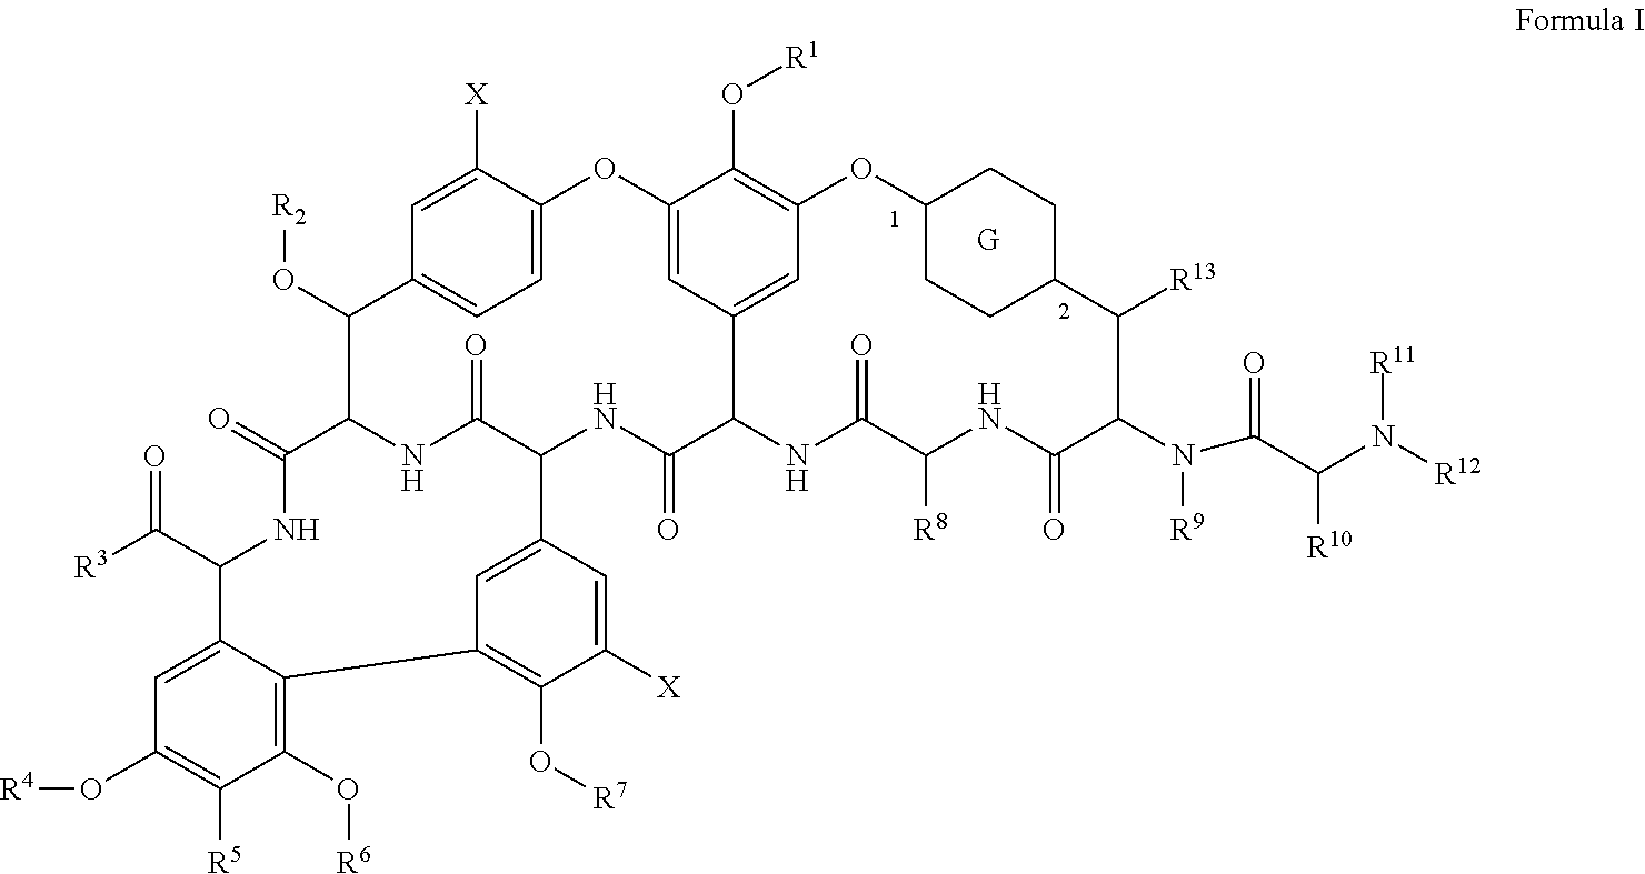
O=C(C1NC(=O)C2NC(=O)C(C3=CC(=C(O[R7])C([X])=C3)C3=C(O[R6])C([R5])=C(O[R4])C=C13)NC(=O)C1NC(=O)C([R8])NC(=O)C(N([R9])C(=O)C([R10])N([R12])[R11])C([R13])C3CCC(OC4=C(O[R1])C(=CC1=C4)OC1=CC=C(C=C1[X])C2O[R2])CC3)[R3]
